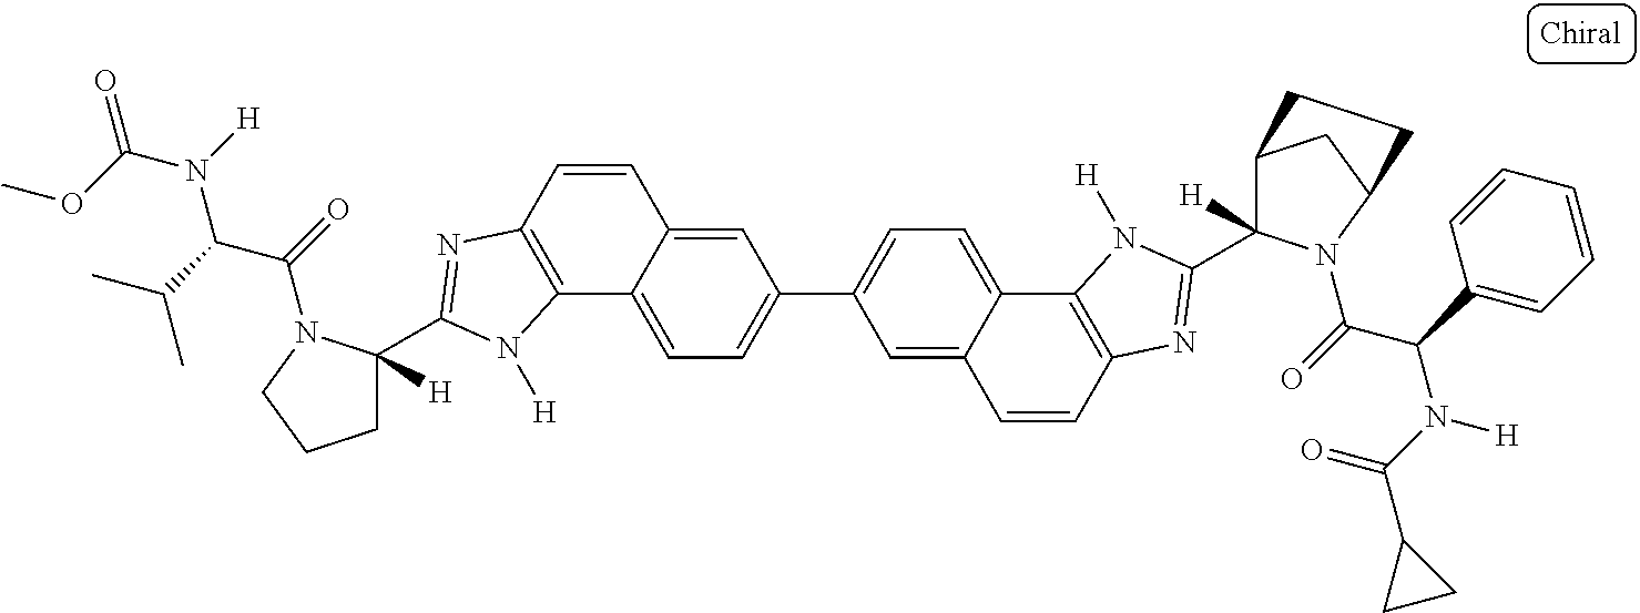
C12=CC=C(C3=CC=C4C(=C3)C=CC3=C4N([H])C(C4([H])C5CC(N4C(=O)C(C4=CC=CC=C4)N(C(=O)C4CC4)[H])CC5)=N3)C=C1C=CC1=C2N([H])C(C2([H])CCCN2C(=O)C(C(C)C)N([H])C(OC)=O)=N1
